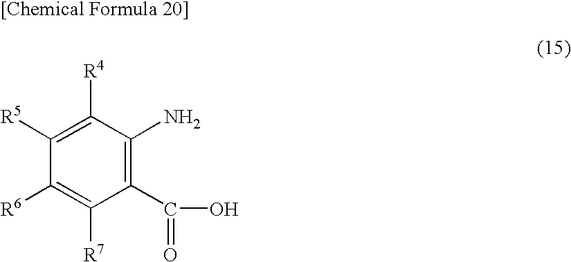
C1(C(O)=O)=C(N)C([R4])=C([R5])C([R6])=C1[R7]
